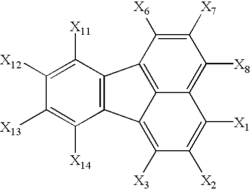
C12=C(C([X11])=C([X12])C([X13])=C1[X14])C1=C3C(=C([X8])C([X7])=C1[X6])C([X1])=C([X2])C([X3])=C23
